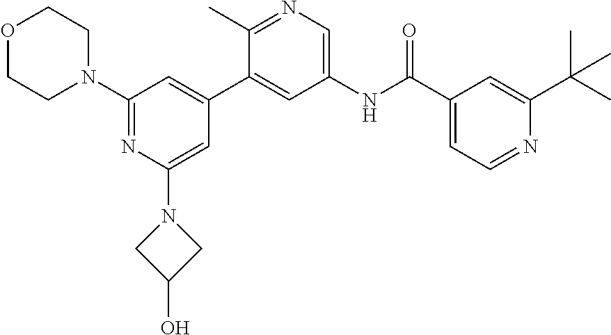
C1(N2CCOCC2)=NC(N2CC(O)C2)=CC(C2=CC(NC(C3=CC=NC(C(C)(C)C)=C3)=O)=CN=C2C)=C1
